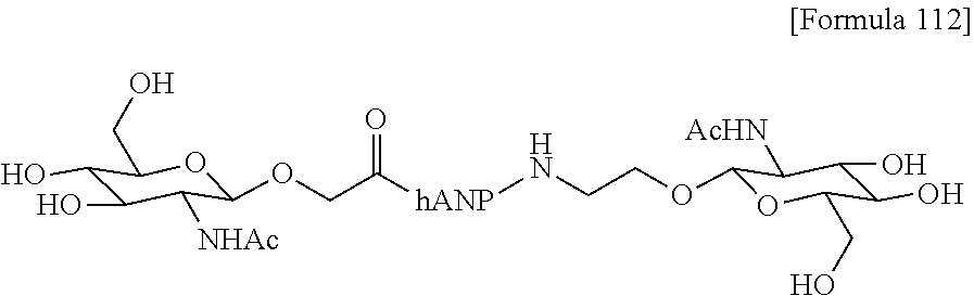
C(COC1C([NHAc])C(O)C(O)C(CO)O1)(=O)[hANP]NCCOC1C([AcHN])C(O)C(O)C(CO)O1
